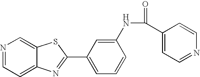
N1=CC=C2C(=C1)SC(C1=CC=CC(NC(=O)C3=CC=NC=C3)=C1)=N2
